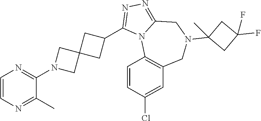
C1=CN=C(C)C(N2CC3(C2)CC(C2=NN=C4N2C2=C(CN(C5(C)CC(F)(F)C5)C4)C=C(Cl)C=C2)C3)=N1
